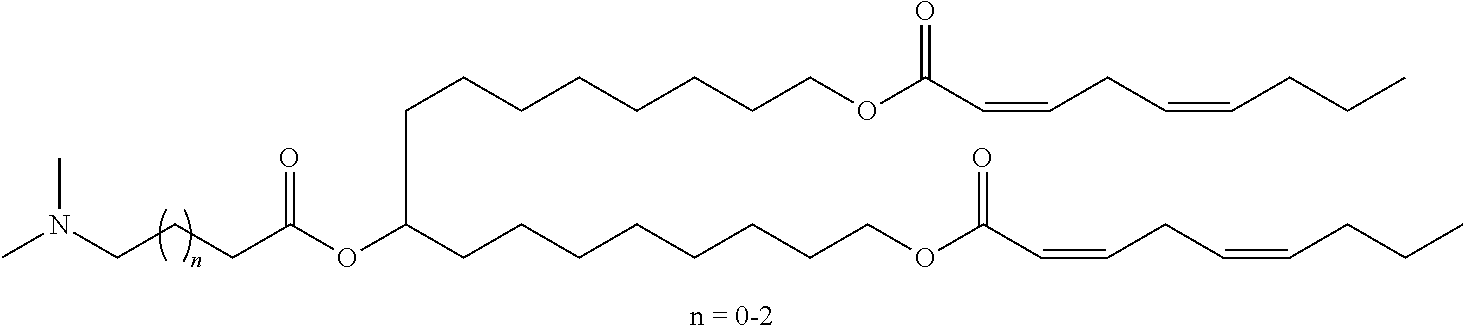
O(C(CCCCCCCCOC(C=CCC=CCCC)=O)CCCCCCCCOC(C=CCC=CCCC)=O)C(CCCN(C)C)=O
